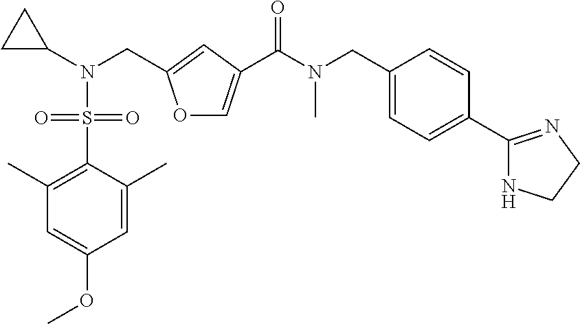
O1C=C(C(N(CC2=CC=C(C3=NCCN3)C=C2)C)=O)C=C1CN(C1CC1)S(=O)(=O)C1=C(C)C=C(OC)C=C1C
